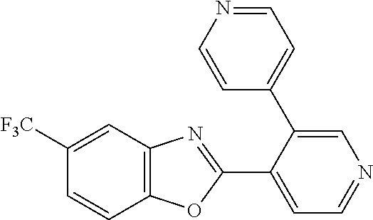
C1=C([F3C])C=CC2=C1N=C(C1=CC=NC=C1C1=CC=NC=C1)O2
